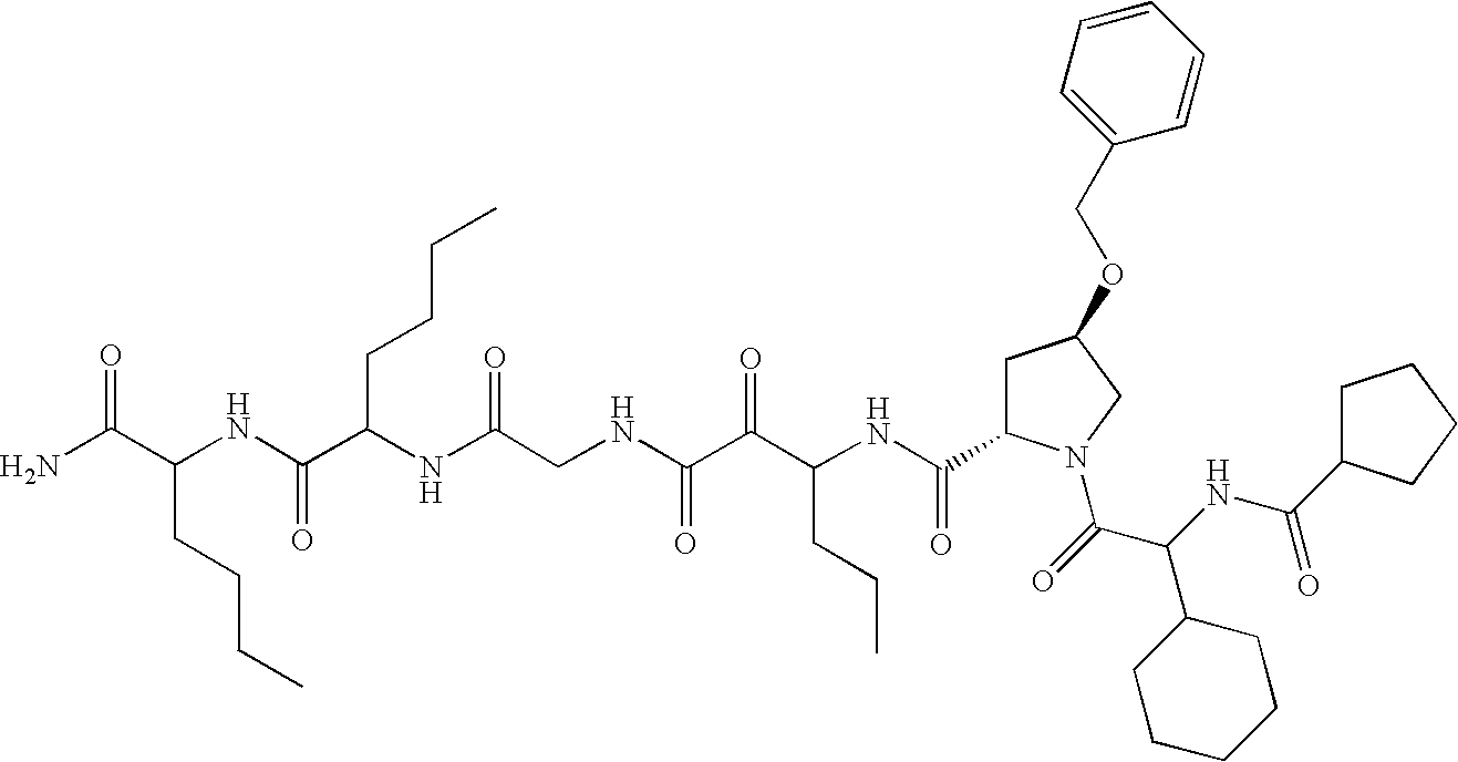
C(NC(C(=O)N1CC(OCC2=CC=CC=C2)CC1C(NC(C(C(NCC(NC(CCCC)C(NC(CCCC)C(N)=O)=O)=O)=O)=O)CCC)=O)C1CCCCC1)(=O)C1CCCC1
